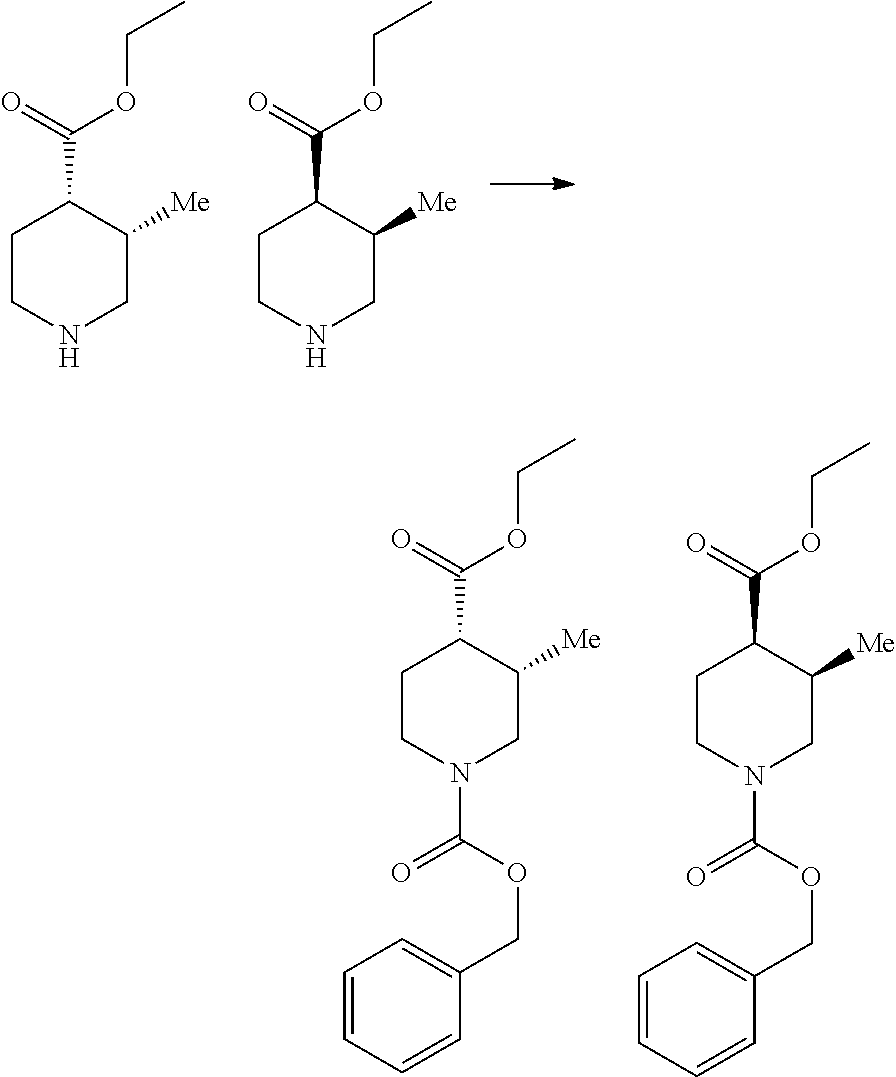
C1CNCC([Me])C1C(=O)OCC.C1CNCC([Me])C1C(=O)OCC.C1CN(C(=O)OCC2=CC=CC=C2)CC([Me])C1C(=O)OCC.C1CN(C(=O)OCC2=CC=CC=C2)CC([Me])C1C(=O)OCC
